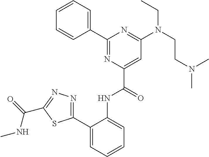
C1=CC=CC(C2=NC(C(=O)NC3=CC=CC=C3C3=NN=C(C(=O)NC)S3)=CC(N(CCN(C)C)CC)=N2)=C1
